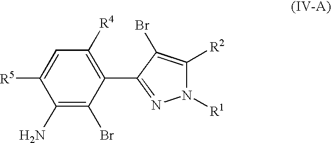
C1(N)=C(Br)C(C2=NN([R1])C([R2])=C2Br)=C([R4])C=C1[R5]
